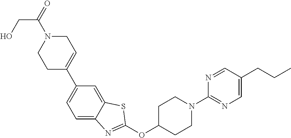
O(C1CCN(C2=NC=C(CCC)C=N2)CC1)C1=NC2=CC=C(C3=CCN(C(=O)CO)CC3)C=C2S1
